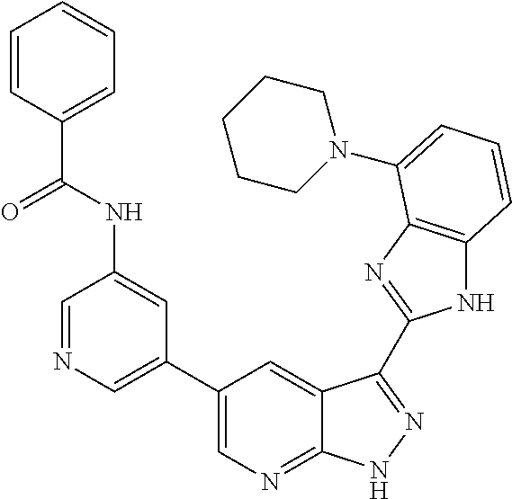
C1(C2=CN=CC(NC(C3=CC=CC=C3)=O)=C2)=CN=C2C(=C1)C(C1=NC3=C(N1)C=CC=C3N1CCCCC1)=NN2
